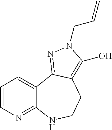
C1=CN=C2C(=C1)C1=NN(CC=C)C(O)=C1CCN2
